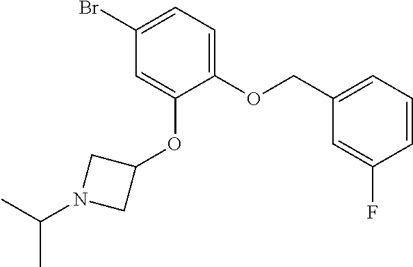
C1(OCC2=CC=CC(F)=C2)=CC=C(Br)C=C1OC1CN(C(C)C)C1
